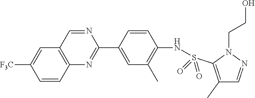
C1(C)=C(S(NC2=C(C)C=C(C3=NC4=C(C=C([F3C])C=C4)C=N3)C=C2)(=O)=O)N(CCO)N=C1
